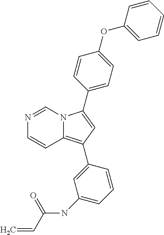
N1=CN2C(=C(C3=CC(NC(C=C)=O)=CC=C3)C=C2C2=CC=C(OC3=CC=CC=C3)C=C2)C=C1
